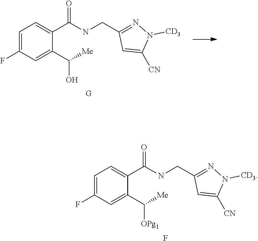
C1=C(F)C=C(C([Me])O)C(C(NCC2=NN([CD3])C([CN])=C2)=O)=C1.C1=C(F)C=C(C([Me])[OPg1])C(C(NCC2=NN([CD3])C([CN])=C2)=O)=C1.F
